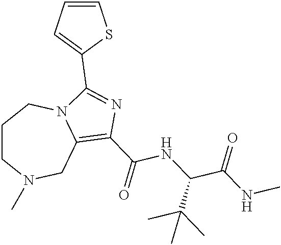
C1CN(C)CC2=C(C(=O)NC(C(NC)=O)C(C)(C)C)N=C(C3=CC=CS3)N2C1
